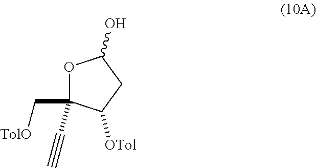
O1C(C[TolO])(C#C)C([OTol])CC1O
